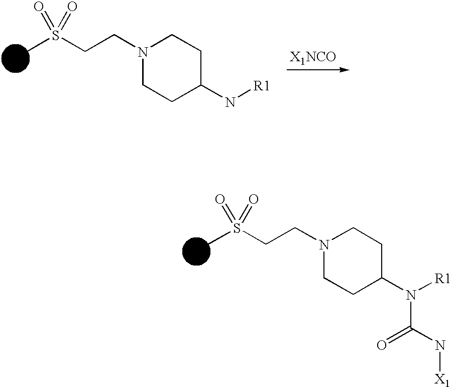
CS(CCN1CCC(N([R1])C(N[X1])=O)CC1)(=O)=O.[X1NCO].CS(CCN1CCC(N[R1])CC1)(=O)=O
